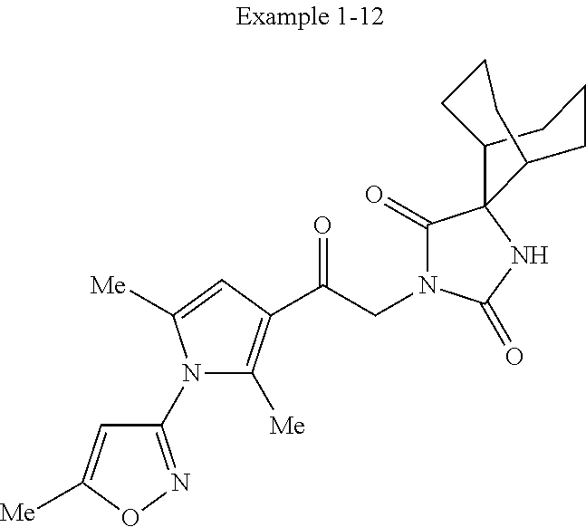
C1(N2C([Me])=C(C(CN3C(=O)C4(NC3=O)C3CCCC4CCC3)=O)C=C2[Me])=NOC([Me])=C1
